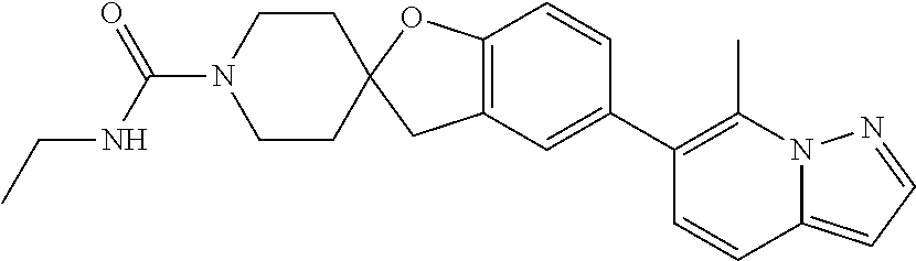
C12=C(C=C(C3=C(C)N4C(=CC=N4)C=C3)C=C1)CC1(O2)CCN(C(NCC)=O)CC1
